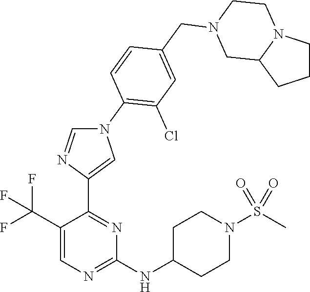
C1(C(F)(F)F)=CN=C(NC2CCN(S(C)(=O)=O)CC2)N=C1C1=CN(C2=C(Cl)C=C(CN3CC4N(CC3)CCC4)C=C2)C=N1
